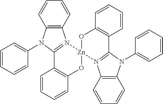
C12=C(N(C3=CC=CC=C3)C3=N1[Zn]1(OC4=C3C=CC=C4)OC3=C(C=CC=C3)C3=N1C1=C(N3C3=CC=CC=C3)C=CC=C1)C=CC=C2
